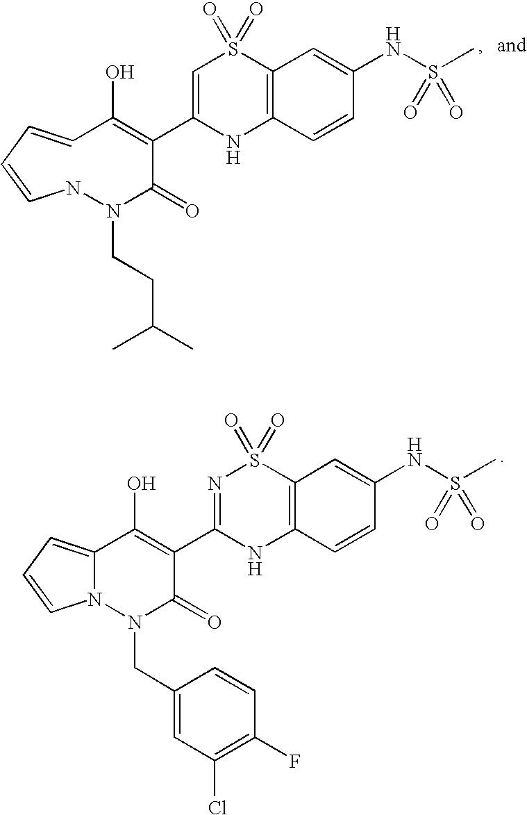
N1C=CC=CC(O)=C(C2=CS(=O)(=O)C3=C(N2)C=CC(NS(=O)(C)=O)=C3)C(=O)N1CCC(C)C.N12C(=CC=C1)C(O)=C(C1=NS(=O)(=O)C3=C(N1)C=CC(NS(=O)(C)=O)=C3)C(=O)N2CC1=CC(Cl)=C(F)C=C1
